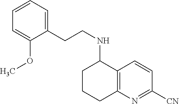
C1CCC2=C(C1NCCC1=CC=CC=C1OC)C=CC([CN])=N2
